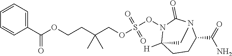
C1=CC=C(C(OCCC(COS(ON2C3([H])CCC(C(=O)N)N(C2=O)C3)(=O)=O)(C)C)=O)C=C1
